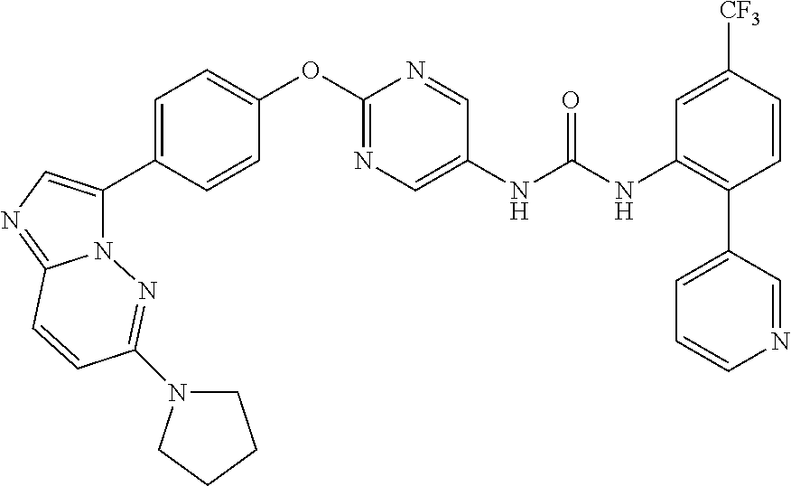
C1=C(C2=CN=C3N2N=C(N2CCCC2)C=C3)C=CC(OC2=NC=C(NC(=O)NC3=C(C4=CC=CN=C4)C=CC([CF3])=C3)C=N2)=C1
